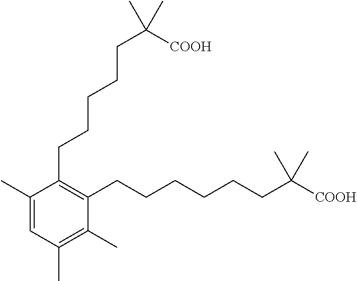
C1(C)=CC(C)=C(C)C(CCCCCCC([COOH])(C)C)=C1CCCCCC([COOH])(C)C
